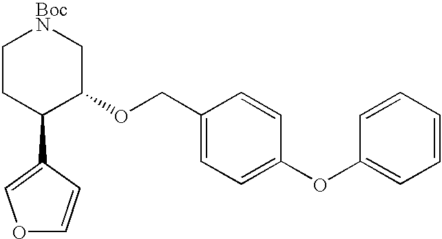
C1CC(C2=COC=C2)C(OCC2=CC=C(OC3=CC=CC=C3)C=C2)C[BocN]1
